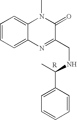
C1=CC=C2C(=C1)N(C)C(=O)C(CNC(C)C1=CC=CC=C1)=N2.[R]
